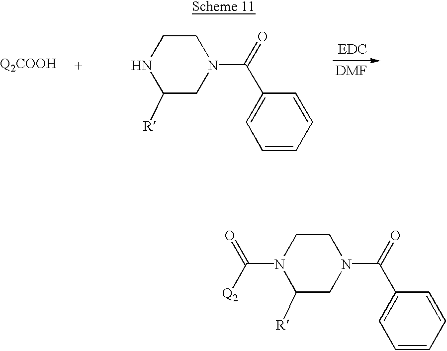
[DMF].[Q2COOH].N1C([R])CN(C(=O)C2=CC=CC=C2)CC1.[EDC].N1(C(=O)[Q2])C([R])CN(C(=O)C2=CC=CC=C2)CC1
